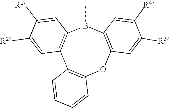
B1(C)C2=C(C3=C(OC4=C1C=C([R4])C([R3])=C4)C=CC=C3)C=C([R2])C([R1])=C2
